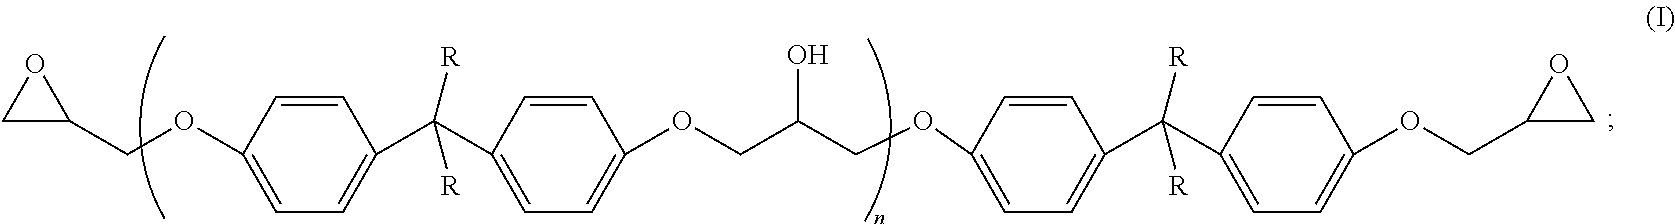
C1=CC(OCC2OC2)=CC=C1C(C1=CC=C(OCC(COC2=CC=C(C(C3=CC=C(OCC4CO4)C=C3)([R])[R])C=C2)O)C=C1)([R])[R]
